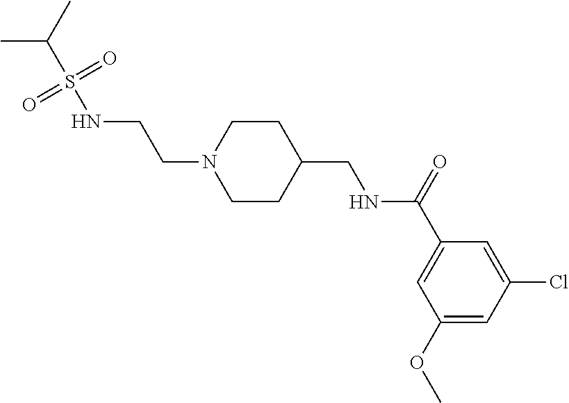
S(NCCN1CCC(CNC(C2=CC(OC)=CC(Cl)=C2)=O)CC1)(C(C)C)(=O)=O
